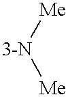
[3-N]([Me])[Me]
